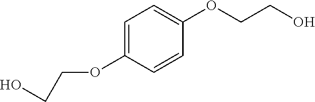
C1=C(OCCO)C=CC(OCCO)=C1
